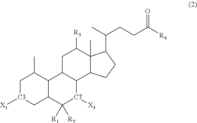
C1[C3]([X1])CC2C(C1C)C1C([C7]([X3])C2([R1])[R2])C2C(C)(C([R3])C1)C(C(C)CCC([R4])=O)CC2
